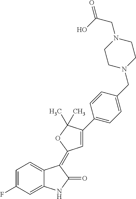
C1=C2C(=CC(F)=C1)NC(=O)C2=C1C=C(C2=CC=C(CN3CCN(CC(O)=O)CC3)C=C2)C(C)(C)O1
